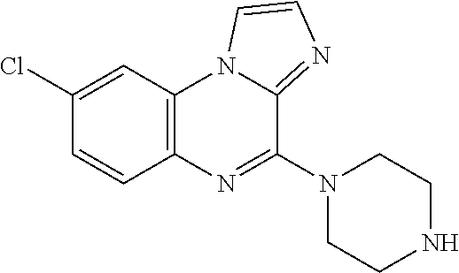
C12=C(C=C(Cl)C=C1)N1C(=NC=C1)C(N1CCNCC1)=N2
